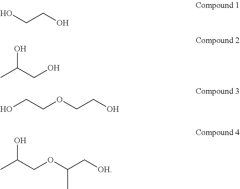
OCCO.C(CO)(C)O.O(CCO)CCO.O(C(C[OH])C)CC(C)O
